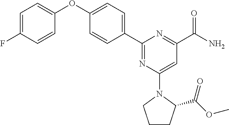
C1(C2=CC=C(OC3=CC=C(F)C=C3)C=C2)=NC(N2CCCC2C(OC)=O)=CC(C(=O)N)=N1
